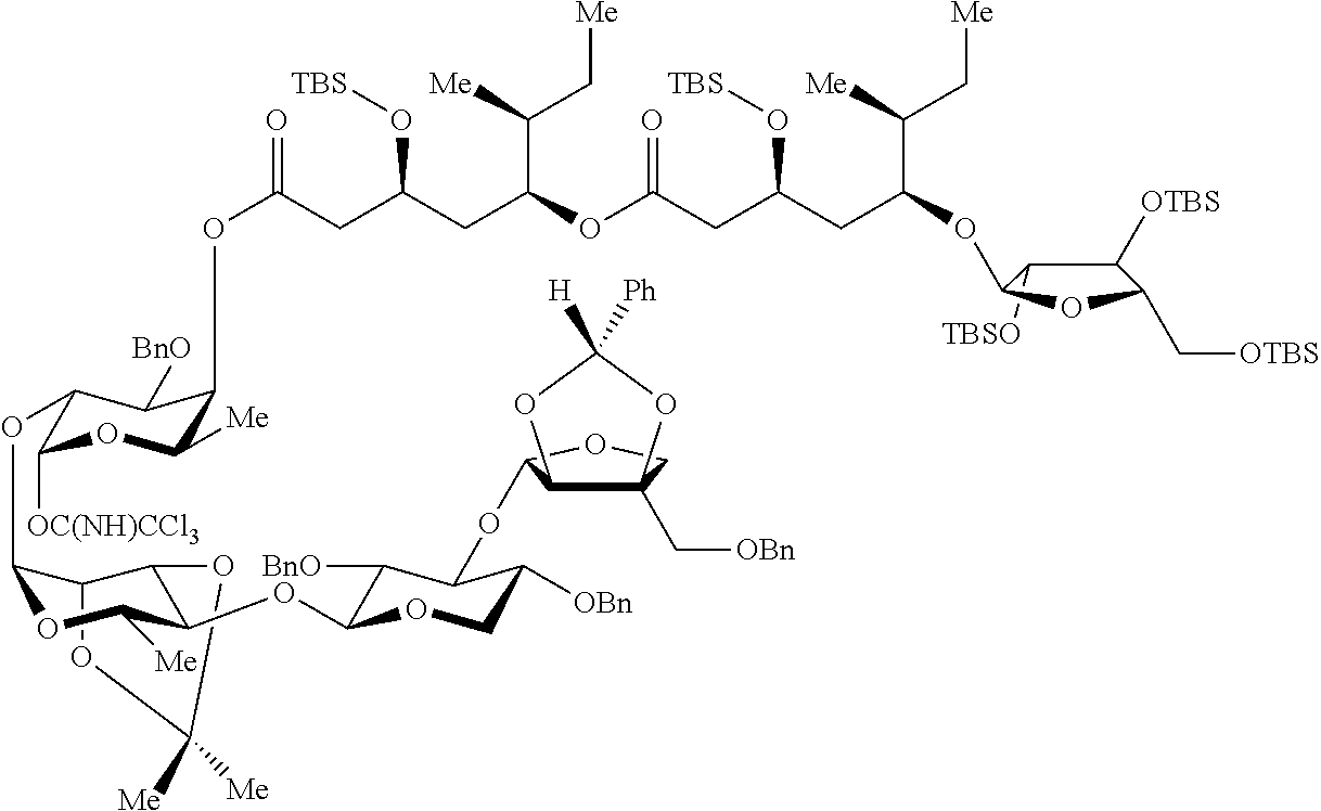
C1([Me])([Me])OC2C(OC3C([OC(NH)CCl3])OC([Me])C(OC(CC(CC(OC(CC(CC(C(C[Me])[Me])OC4C([TBSO])C([OTBS])C(C[OTBS])O4)O[TBS])=O)C(C[Me])[Me])O[TBS])=O)C3[BnO])OC([Me])C(OC3C([BnO])C(OC4C5C(C[OBn])(CO4)OC([H])([Ph])O5)C([OBn])CO3)C2O1
